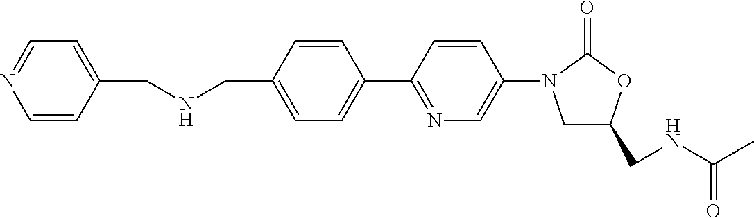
C(C1=CC=C(C2=NC=C(N3CC(CNC(C)=O)OC3=O)C=C2)C=C1)NCC1=CC=NC=C1
